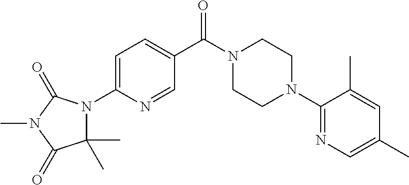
N1(C(C2=CC=C(N3C(C)(C)C(=O)N(C)C3=O)N=C2)=O)CCN(C2=NC=C(C)C=C2C)CC1
